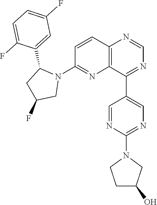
C1=CC2=C(N=C1N1C(C3=CC(F)=CC=C3F)CC(F)C1)C(C1=CN=C(N3CCC(O)C3)N=C1)=NC=N2
